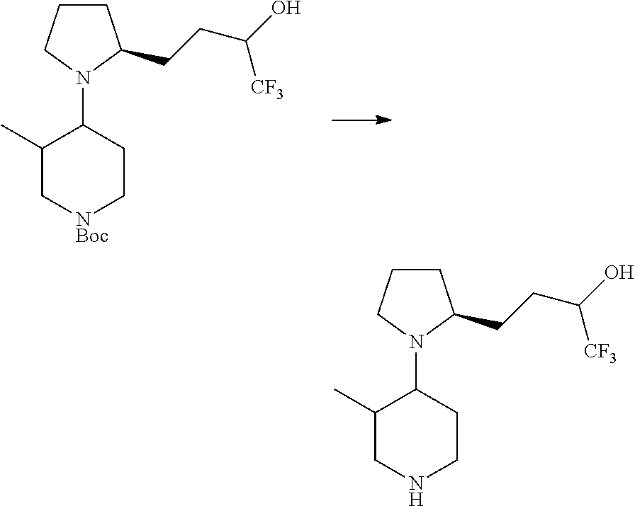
C1CCN(C2C(C)C[NBoc]CC2)C1CCC(O)[CF3].C1CCN(C2C(C)CNCC2)C1CCC(O)[CF3]
